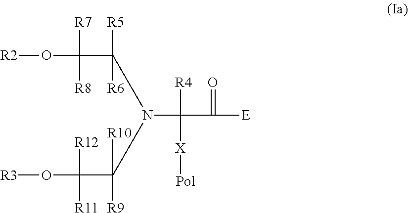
[R2]OC([R7])(C([R5])([R6])N(C(C([R12])([R11])O[R3])([R10])[R9])C([R4])(C(=O)[E])[X][Pol])[R8]
